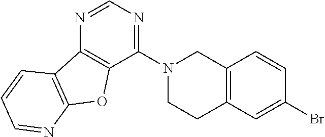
N1=CN=C(N2CCC3=C(C2)C=CC(Br)=C3)C2=C1C1=C(O2)N=CC=C1
